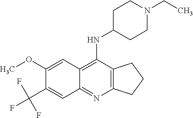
C1(OC)=CC2=C(NC3CCN(CC)CC3)C3=C(N=C2C=C1C(F)(F)F)CCC3
